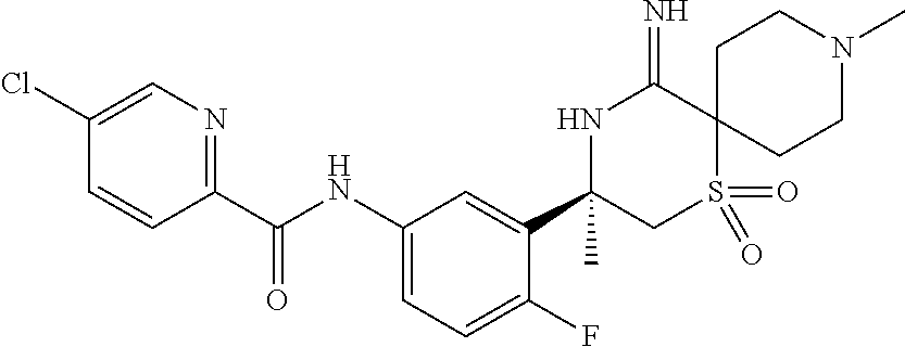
C1(C(NC2=CC=C(F)C(C3(C)CS(=O)(=O)C4(C(=N)N3)CCN(C)CC4)=C2)=O)=NC=C(Cl)C=C1
